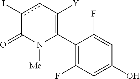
C1(C2=C([Y])cc(I)C(=O)N2[Me])=C(F)C=C(O)C=C1F
